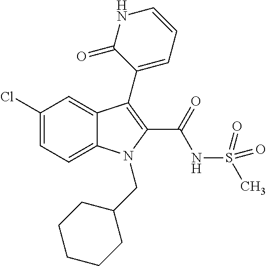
C1(Cl)=CC=C2C(=C1)C(C1=CC=CNC1=O)=C(C(=O)NS(C)(=O)=O)N2CC1CCCCC1
